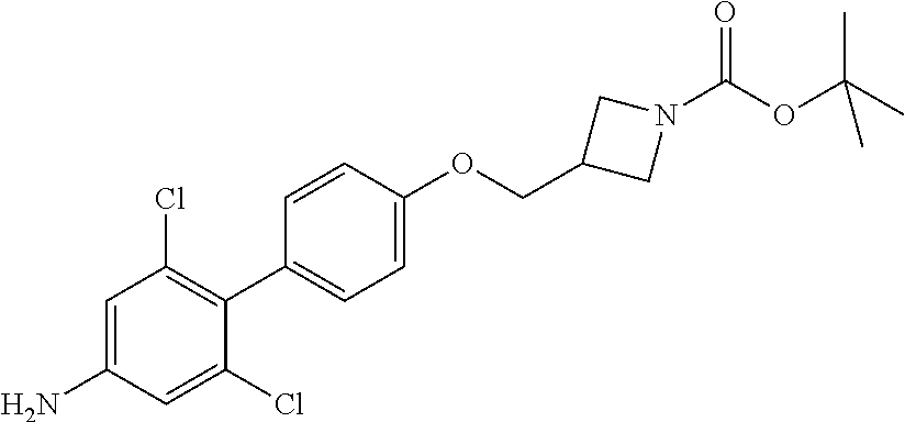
NC1=CC(Cl)=C(C2=CC=C(OCC3CN(C(OC(C)(C)C)=O)C3)C=C2)C(Cl)=C1
